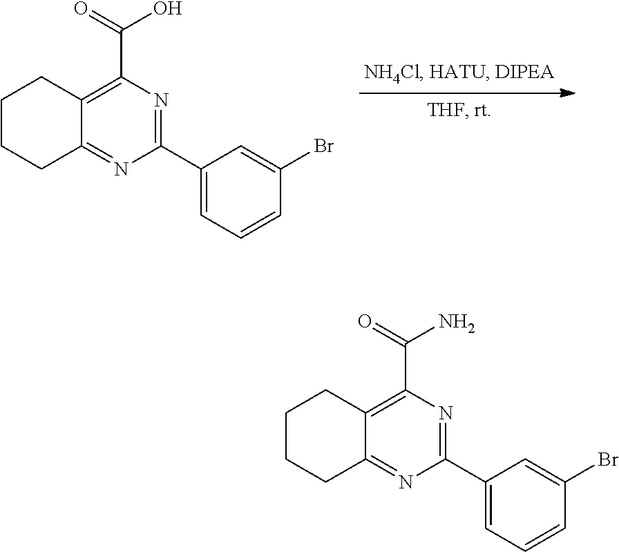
C1CCC2=NC(C3=CC=CC(Br)=C3)=NC(C(O)=O)=C2C1.C1CCC2=NC(C3=CC=CC(Br)=C3)=NC(C(N)=O)=C2C1
